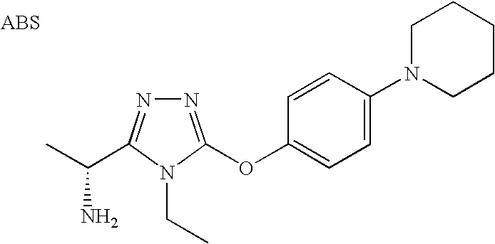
N1=C(OC2=CC=C(N3CCCCC3)C=C2)N(CC)C(C(C)N)=N1
